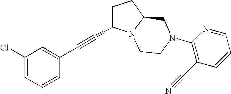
C(#CC1CCC2N1CCN(C1=C(C#N)C=CC=N1)C2)C1=CC(Cl)=CC=C1
